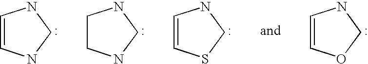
C1=CNCN1.C1CNCN1.C1=CSCN1.C1=COCN1
